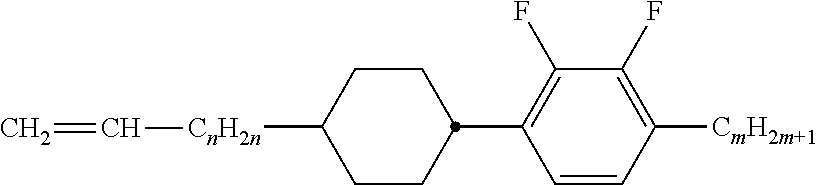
C1C([CnH2n]C=C)CCC(C2=C(F)C(F)=C([CmH2m+1])C=C2)C1
